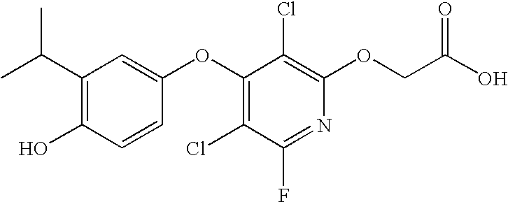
C(C1=C(O)C=CC(OC2=C(Cl)C(F)=NC(OCC(O)=O)=C2Cl)=C1)(C)C
